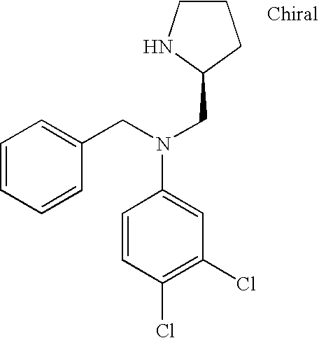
C1CNC(CN(CC2=CC=CC=C2)C2=CC(Cl)=C(Cl)C=C2)C1
